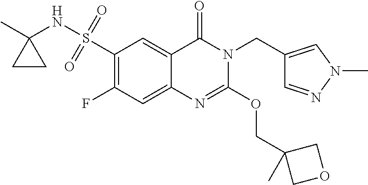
C1(F)=C(S(NC2(C)CC2)(=O)=O)C=C2C(=C1)N=C(OCC1(C)COC1)N(CC1=CN(C)N=C1)C2=O
